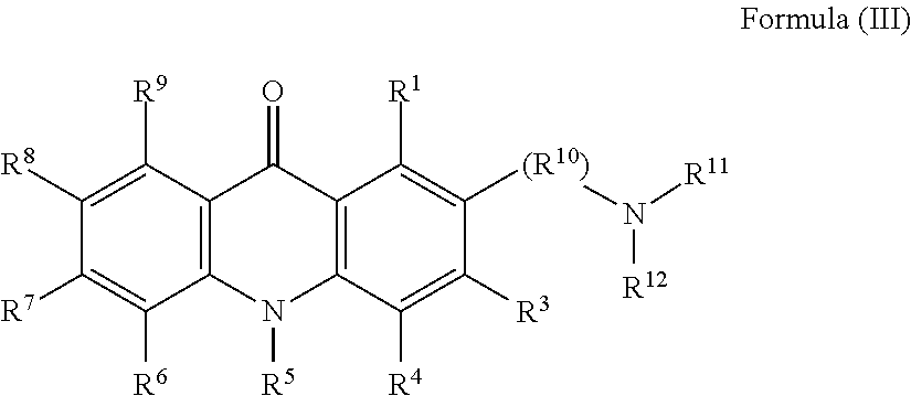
C12=C(C([R9])=C([R8])C([R7])=C1[R6])C(=O)C1=C(N2[R5])C([R4])=C([R3])C([(R10)]N([R12])[R11])=C1[R1]
